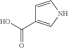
C1(C(O)=O)=CNC=C1
